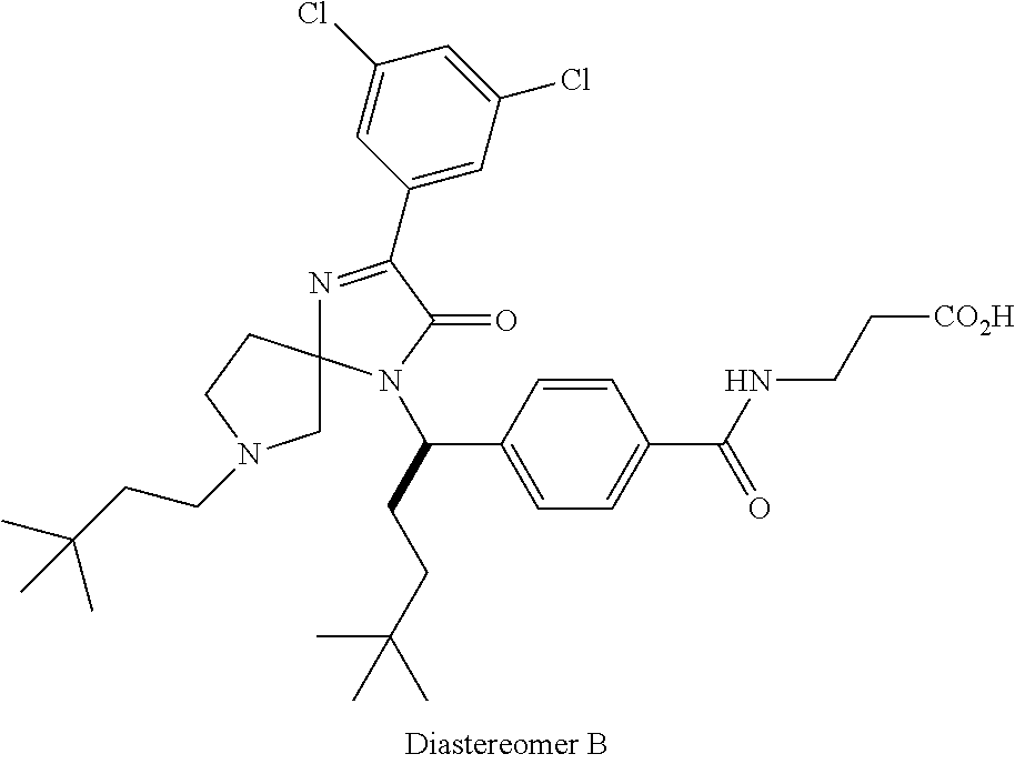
C1(Cl)=CC(C2=NC3(N(C(CCC(C)(C)C)C4=CC=C(C(NCC[CO2H])=O)C=C4)C2=O)CN(CCC(C)(C)C)CC3)=CC(Cl)=C1
